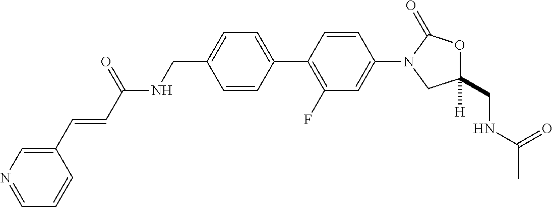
C1(CNC(C)=O)([H])OC(=O)N(C2=CC(F)=C(C3=CC=C(CNC(C=CC4=CN=CC=C4)=O)C=C3)C=C2)C1
